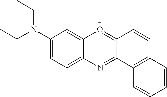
C1(N(CC)CC)=CC=C2C(=C1)O=C1C(=N2)C2=C(C=C1)C=CC=C2
